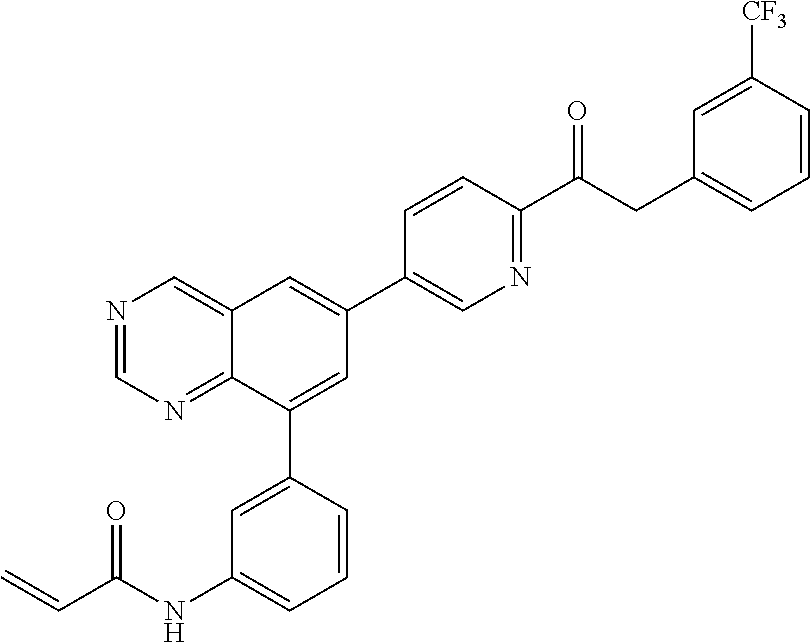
N1=CN=C2C(=C1)C=C(C1=CN=C(C(CC3=CC=CC([CF3])=C3)=O)C=C1)C=C2C1=CC(NC(C=C)=O)=CC=C1
